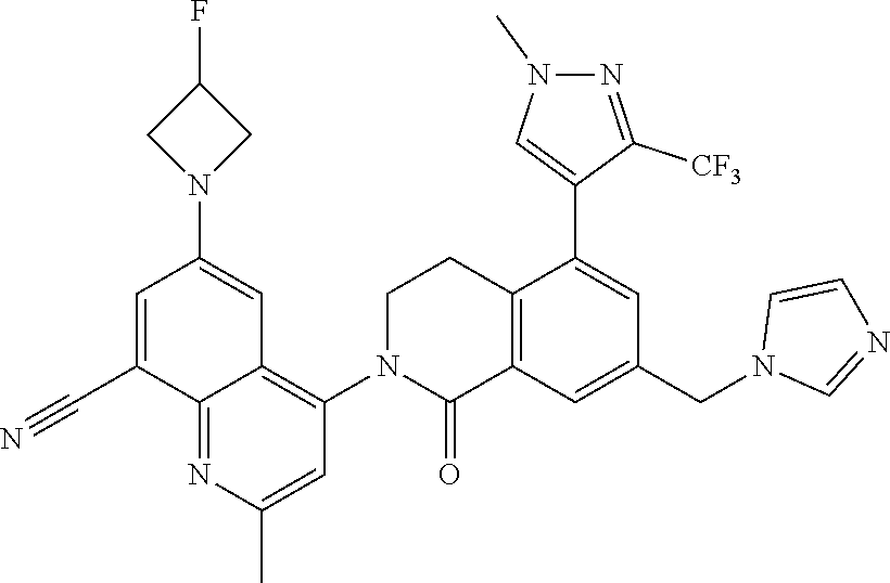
C1(C#N)=CC(N2CC(F)C2)=CC2=C(N3C(=O)C4=C(CC3)C(C3=CN(C)N=C3[CF3])=CC(CN3C=NC=C3)=C4)C=C(C)N=C12
